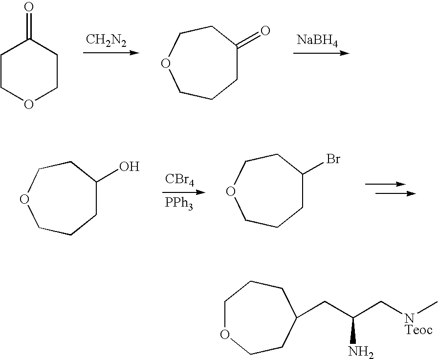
C1COCCC1=O.[CH2N2].C1(=O)CCCOCC1.[NaBH4].C1(O)CCCOCC1.[CBr4].[PPh3].C1(Br)CCCOCC1.C1OCCC(CC(C[NTeoc]C)N)CC1
